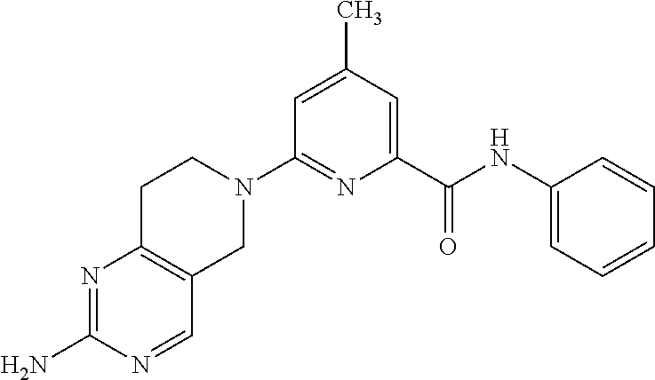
C1=C(C)C=C(C(NC2=CC=CC=C2)=O)N=C1N1CCC2=C(C1)C=NC(N)=N2
